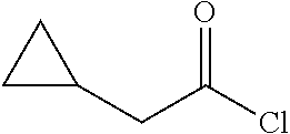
C1C(CC(Cl)=O)C1
